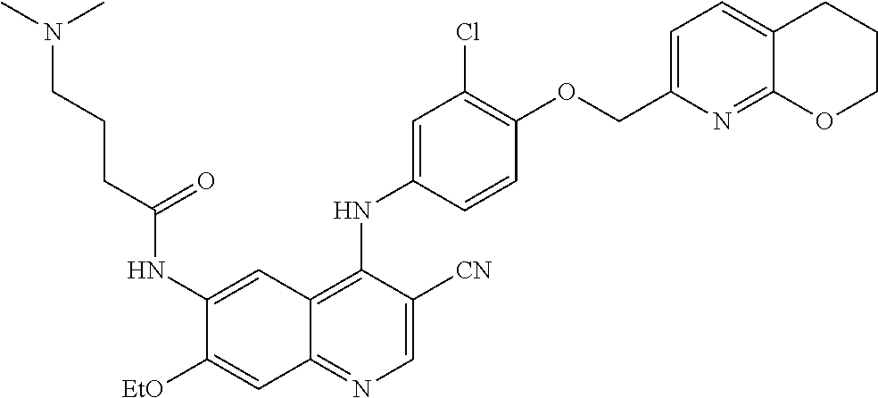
C1=C([CN])C(NC2=CC(Cl)=C(OCC3=CC=C4C(=N3)OCCC4)C=C2)=C2C(=N1)C=C([EtO])C(NC(CCCN(C)C)=O)=C2
